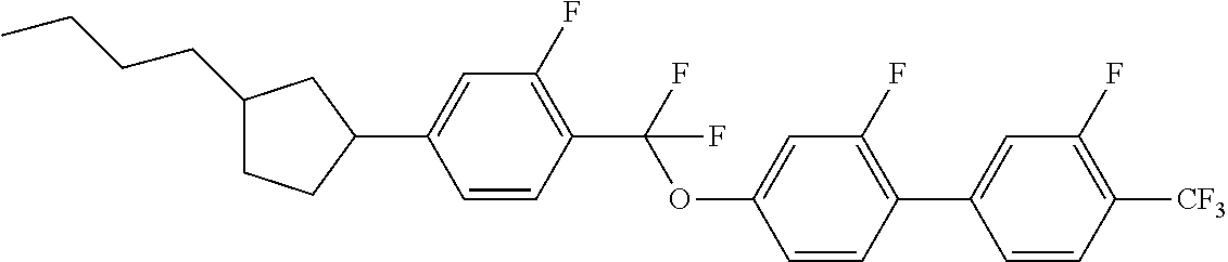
C1(CCCC)CCC(C2=CC(F)=C(C(OC3=CC(F)=C(C4=CC(F)=C([CF3])C=C4)C=C3)(F)F)C=C2)C1
